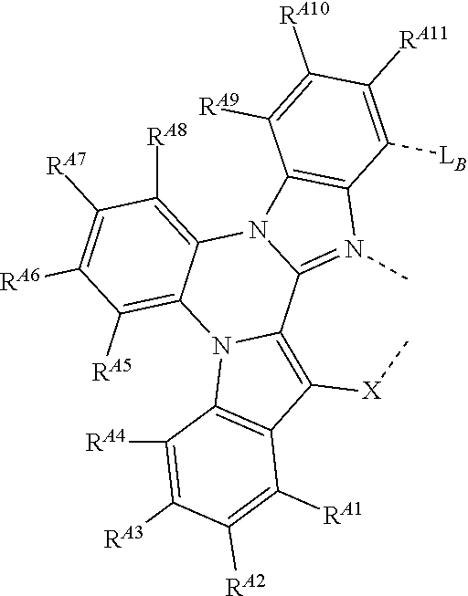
C1([RA7])=C([RA6])C([RA5])=C2C(=C1[RA8])N1C(=N(C)C3=C1C([RA9])=C([RA10])C([RA11])=C3[LB])C1=C([X]C)C3=C(N21)C([RA4])=C([RA3])C([RA2])=C3[RA1]
